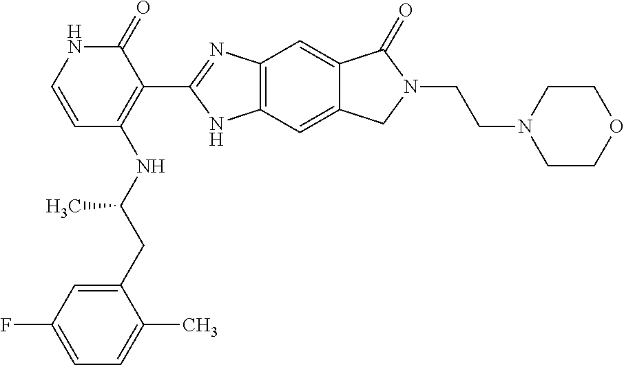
C12=C(C=C3C(=C1)C(=O)N(CCN1CCOCC1)C3)NC(C1=C(NC(CC3=CC(F)=CC=C3C)C)C=CNC1=O)=N2
